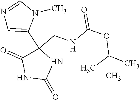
N1=CN(C)C(C2(CNC(OC(C)(C)C)=O)C(=O)NC(=O)N2)=C1
